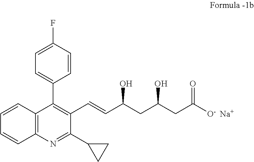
C1=C(F)C=CC(C2=C(C=CC(CC(CC([O-])=O)O)O)C(C3CC3)=NC3=C2C=CC=C3)=C1.[Na]
